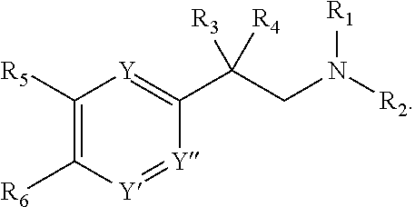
C1(C(CN([R1])[R2])([R3])[R4])=[Y]C([R5])=C([R6])[Y]=[Y]1
